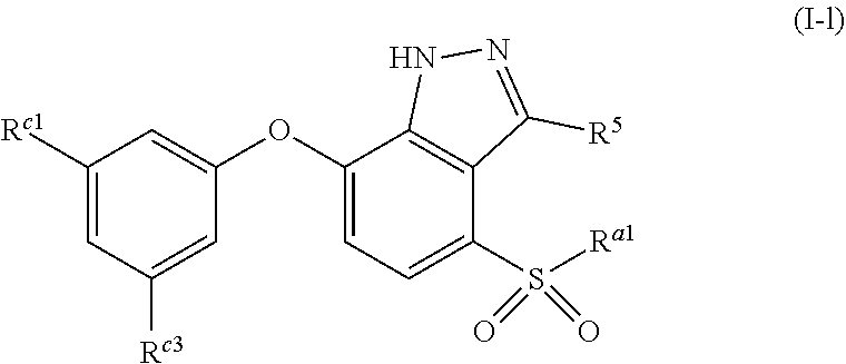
C1([Rc1])=CC([Rc3])=CC(OC2=CC=C(S([Ra1])(=O)=O)C3=C2NN=C3[R5])=C1
